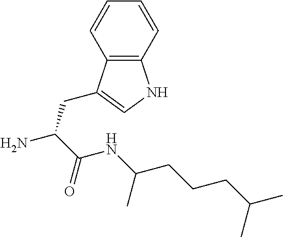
NC(C(=O)NC(CCCC(C)C)C)CC1=CNC2=C1C=CC=C2
